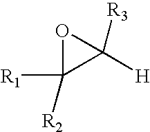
[R1]C1([R2])C([R3])([H])O1
